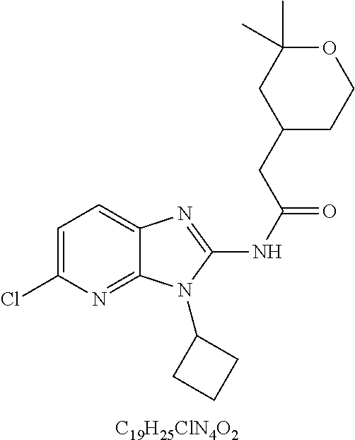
C1=C(Cl)N=C2C(=C1)N=C(NC(=O)CC1CCOC(C)(C)C1)N2C1CCC1.[C19H25ClN4O2]
